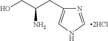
N1=CNC=C1CC(CO)N
